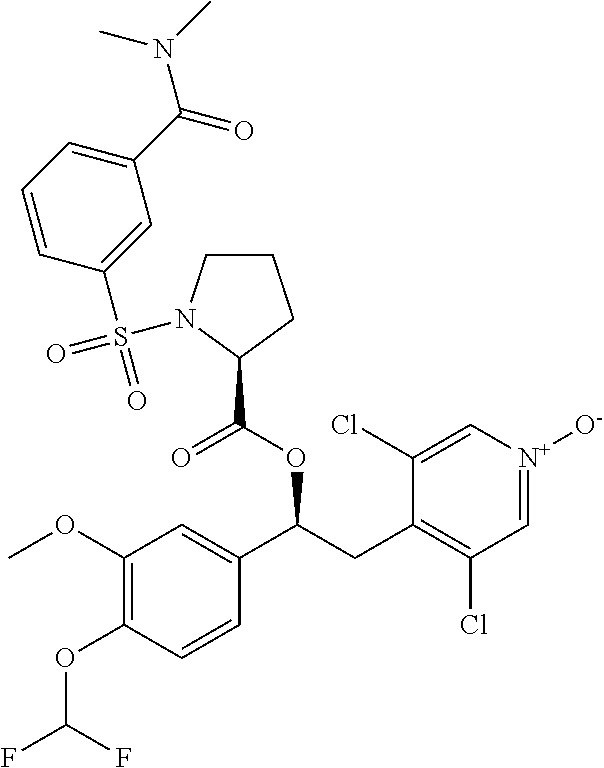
C1(OC)=C(OC(F)F)C=CC(C(CC2=C(Cl)C=[N+]([O-])C=C2Cl)OC(C2CCCN2S(=O)(C2=CC(C(N(C)C)=O)=CC=C2)=O)=O)=C1
